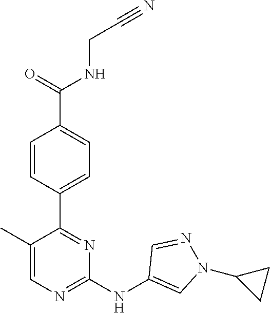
C(CNC(C1=CC=C(C2=NC(NC3=CN(C4CC4)N=C3)=NC=C2C)C=C1)=O)#N
